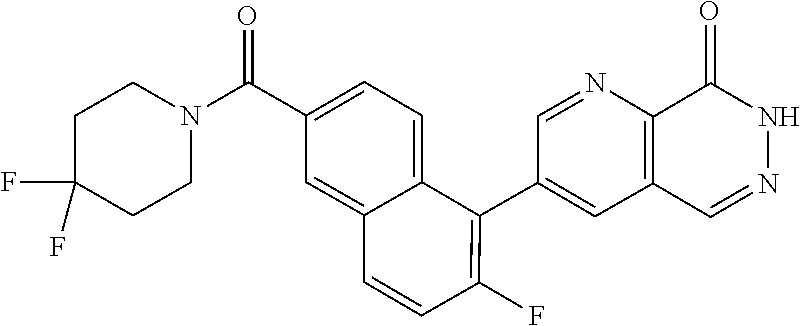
C1(C2=C(F)C=CC3=CC(C(N4CCC(F)(F)CC4)=O)=CC=C23)=CC2=C(N=C1)C(=O)NN=C2
